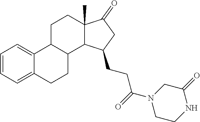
C1=CC=C2C(=C1)C1C(CC2)C2C(C)(CC1)C(=O)CC2CCC(=O)N1CCNC(=O)C1
